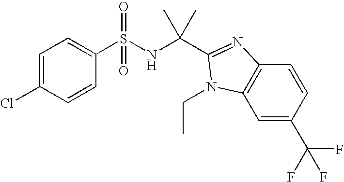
C1=C(Cl)C=CC(S(NC(C2=NC3=C(C=C(C(F)(F)F)C=C3)N2CC)(C)C)(=O)=O)=C1
